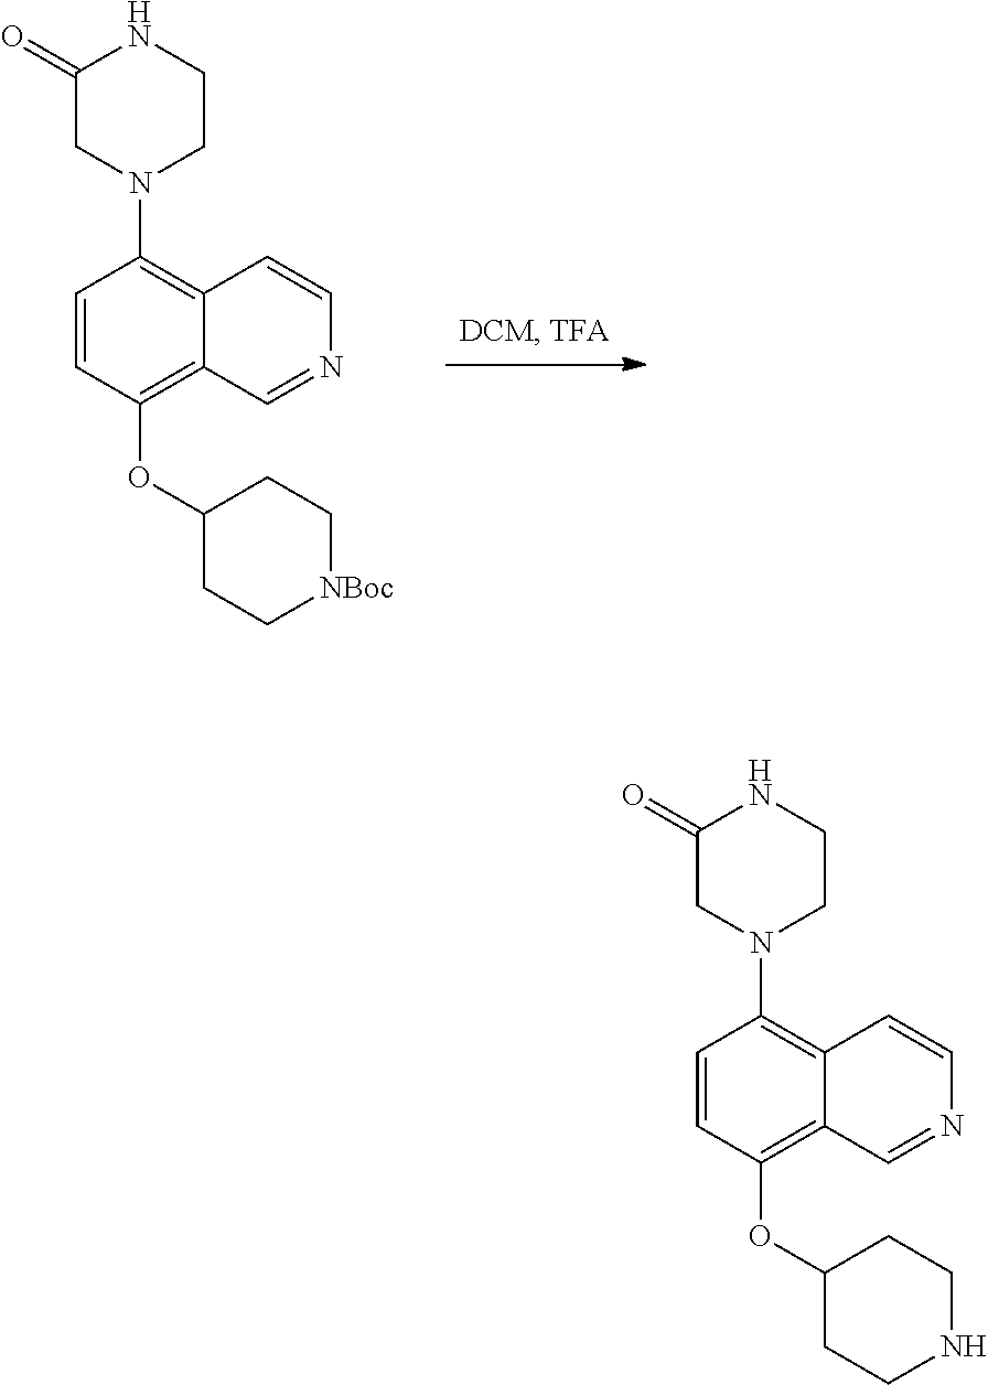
C1(=O)CN(C2=C3C(=C(OC4CC[NBoc]CC4)C=C2)C=NC=C3)CCN1.C1(=O)CN(C2=C3C(=C(OC4CCNCC4)C=C2)C=NC=C3)CCN1
